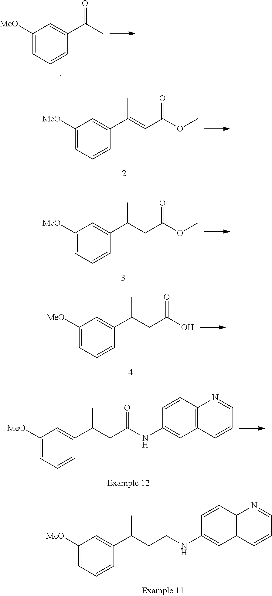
O(C)C(C=C(C)C1=CC([MeO])=CC=C1)=O.C1=C([MeO])C=C(C(C)CC(=O)OC)C=C1.C1=C(C(C)CC(=O)O)C=CC=C1[MeO].C1=C(NC(CC(C2=CC([MeO])=CC=C2)C)=O)C=CC2=C1C=CC=N2.C1=C(NCCC(C2=CC([MeO])=CC=C2)C)C=CC2=C1C=CC=N2.C1=C([MeO])C=C(C(=O)C)C=C1
